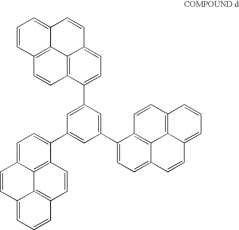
C1(C2=CC=C3C4=C2C=CC2=C4C(=CC=C2)C=C3)=CC(C2=CC=C3C4=C2C=CC2=C4C(=CC=C2)C=C3)=CC(C2=CC=C3C4=C2C=CC2=C4C(=CC=C2)C=C3)=C1
